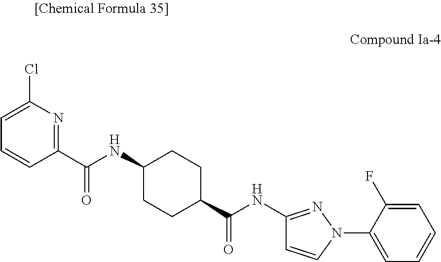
C1=C(Cl)N=C(C(NC2CCC(C(NC3=NN(C4=CC=CC=C4F)C=C3)=O)CC2)=O)C=C1
